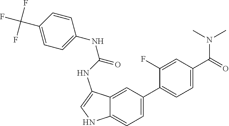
N(C1=CC=C(C(F)(F)F)C=C1)C(NC1=CNC2=CC=C(C3=CC=C(C(N(C)C)=O)C=C3F)C=C12)=O
